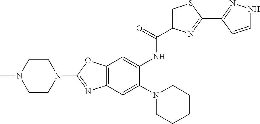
C12=C(OC(N3CCN(C)CC3)=N1)C=C(NC(=O)C1=CSC(C3=NNC=C3)=N1)C(N1CCCCC1)=C2
